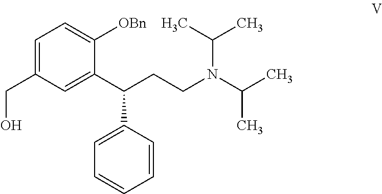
C1(C(C2=CC(CO)=CC=C2[OBn])CCN(C(C)C)C(C)C)=CC=CC=C1
